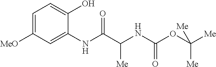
C1=C([MeO])C=C(NC(C(NC(OC([Me])([Me])[Me])=O)[Me])=O)C(O)=C1
